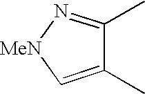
C1(C)=C[MeN]N=C1C
